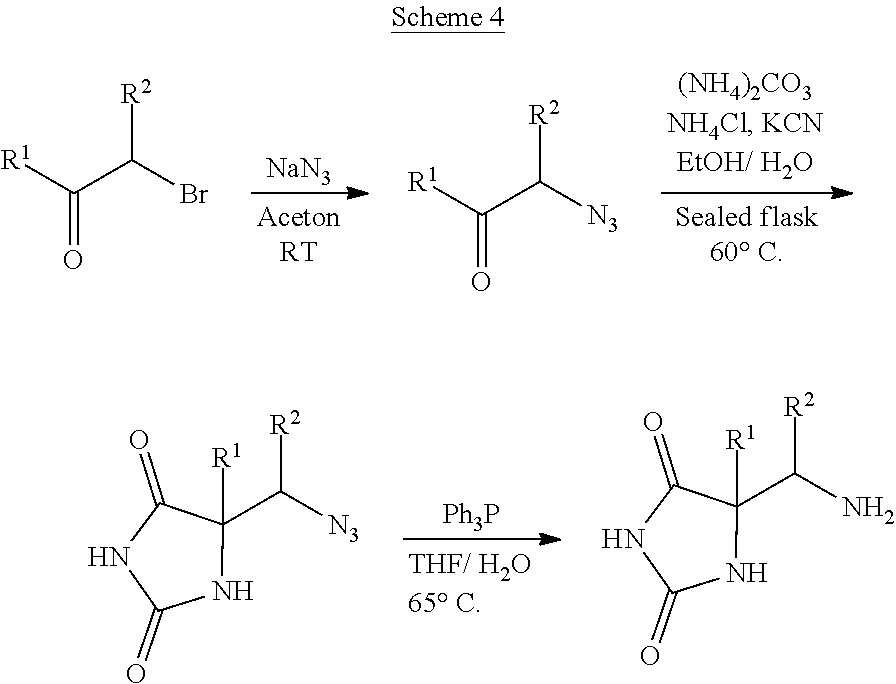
[NaN3].[R2]C(Br)C([R1])=O.[R1]C(C([N3])[R2])=O.[Ph3P].N1C(=O)NC([R1])(C([N3])[R2])C1=O.N1C(=O)NC([R1])(C(N)[R2])C1=O
